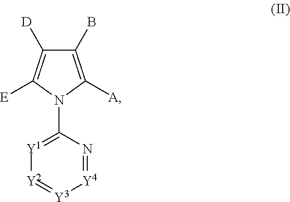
[Y4]1=NC(N2C([A])=C(B)C([D])=C2[E])=[Y1][Y2]=[Y3]1
